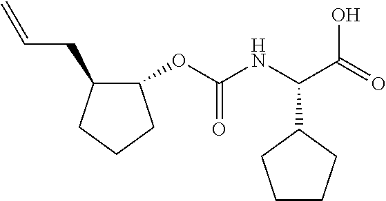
C1(OC(NC(C(=O)O)C2CCCC2)=O)C(CC=C)CCC1
